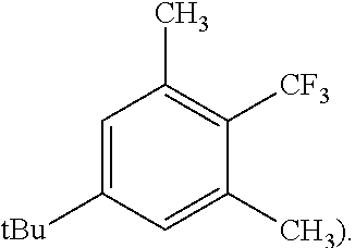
C1=C([tBu])C=C([CH3)])C([CF3])=C1C
